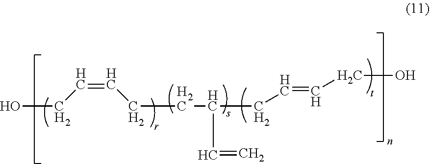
OCC=CCCC(C=C)CC=CCO
